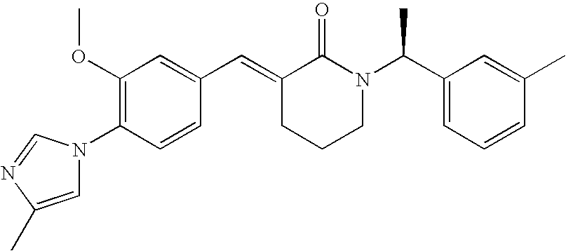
C1=CC(N2C=C(C)N=C2)=C(OC)C=C1C=C1CCCN(C(C2=CC=CC(C)=C2)C)C1=O
